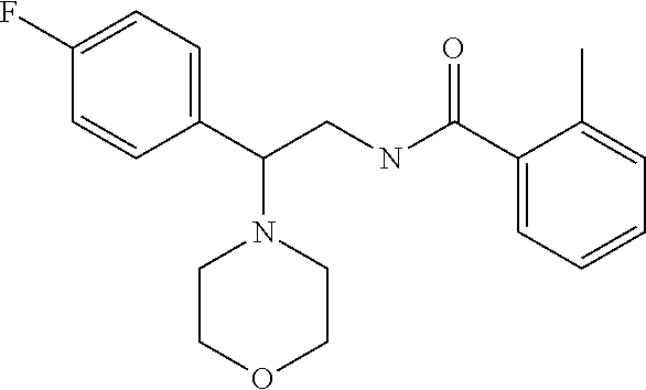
C1(F)=CC=C(C(CNC(=O)C2=CC=CC=C2C)N2CCOCC2)C=C1
